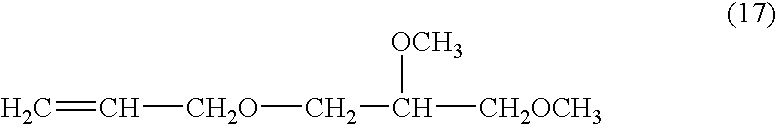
C=C[CH2O]CC([CH2OCH3])[OCH3]
